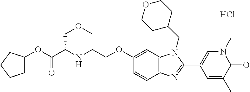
C1C(OC(C(NCCOC2=CC3=C(C=C2)N=C(C2=CN(C)C(=O)C(C)=C2)N3CC2CCOCC2)COC)=O)CCC1.Cl
